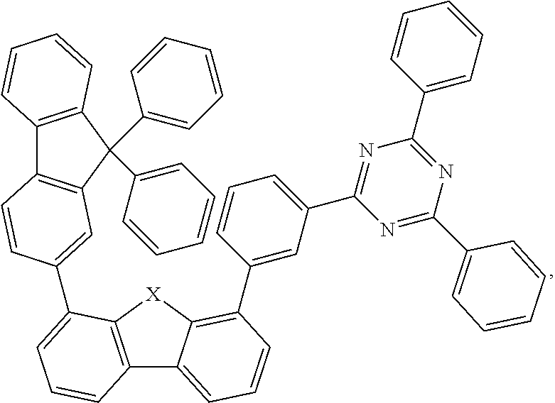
C12=C([X]C3=C(C4=CC(C5=NC(C6=CC=CC=C6)=NC(C6=CC=CC=C6)=N5)=CC=C4)C=CC=C13)C(C1=CC3=C(C4=C(C=CC=C4)C3(C3=CC=CC=C3)C3=CC=CC=C3)C=C1)=CC=C2
